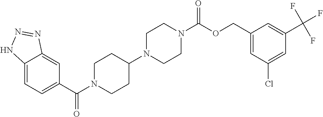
C1(C(N2CCC(N3CCN(C(OCC4=CC(Cl)=CC(C(F)(F)F)=C4)=O)CC3)CC2)=O)=CC=C2C(=C1)N=NN2
